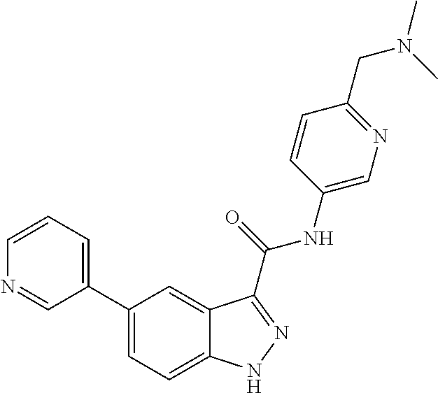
C1=CN=CC(C2=CC=C3C(=C2)C(C(NC2=CN=C(CN(C)C)C=C2)=O)=NN3)=C1
